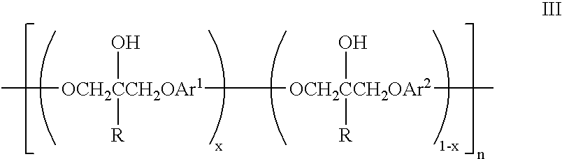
[OCH2CCH2OAr1]([OCH2CCH2OAr2](C)([R])O)(C)([R])O
